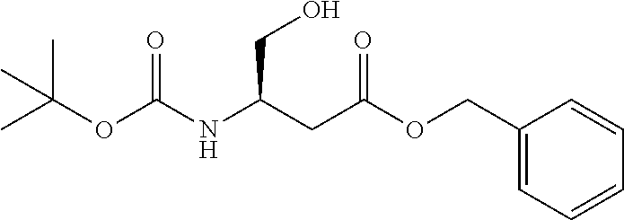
C1(COC(CC(NC(OC(C)(C)C)=O)CO)=O)=CC=CC=C1
